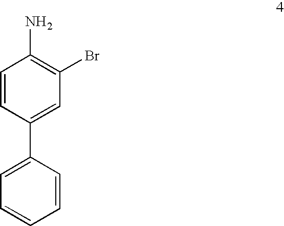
C1=CC(C2=CC=CC=C2)=CC(Br)=C1N
